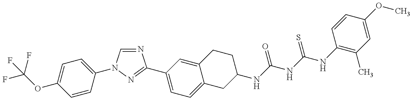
FC(OC1=CC=C(N2C=NC(C3=CC=C4C(=C3)CCC(NC(NC(NC3=C(C)C=C(OC)C=C3)=S)=O)C4)=N2)C=C1)(F)F
